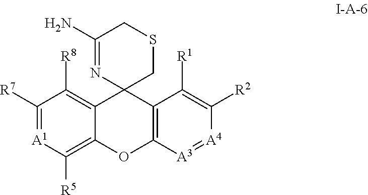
C1([R7])=[A1]C([R5])=C2C(=C1[R8])C1(C3=C(O2)[A3]=[A4]C([R2])=C3[R1])CSCC(N)=N1
